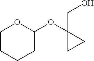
C1CCCC(OC2(CO)CC2)O1
